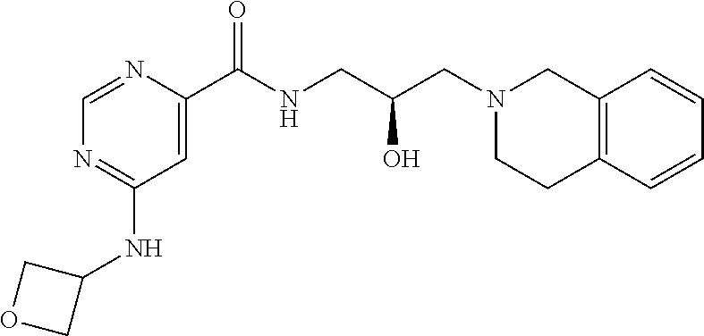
C12=C(C=CC=C1)CCN(CC(CNC(C1=CC(NC3COC3)=NC=N1)=O)O)C2
